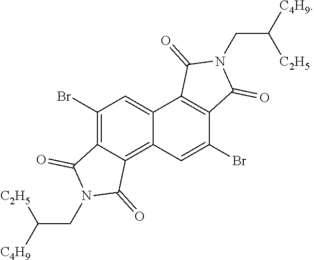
C1(Br)=C2C(=C3C(=C1)C1=C(C(Br)=C3)C(=O)N(CC([C2H5])[C4H9])C1=O)C(=O)N(CC([C2H5])[C4H9])C2=O
